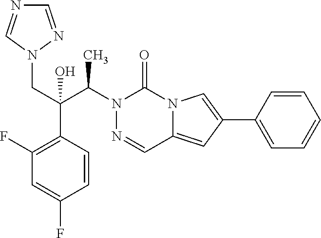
N1(C(C(CN2N=CN=C2)(C2=C(F)C=C(F)C=C2)O)C)N=CC2=CC(C3=CC=CC=C3)=CN2C1=O
